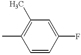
CC1=C(C)C=C(F)C=C1
